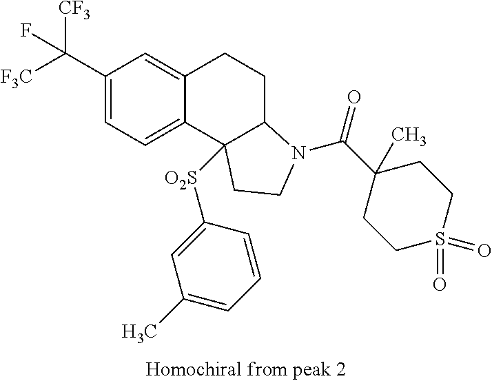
[F3C]C(C1=CC=C2C(=C1)CCC1C2([O2S]C2=CC(C)=CC=C2)CCN1C(C1(C)CCS(=O)(=O)CC1)=O)([CF3])F
